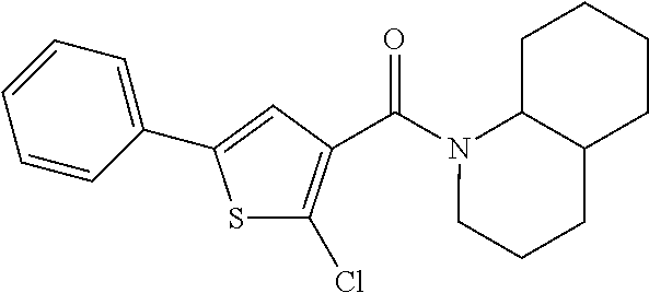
S1C(Cl)=C(C(N2CCCC3C2CCCC3)=O)C=C1C1=CC=CC=C1
